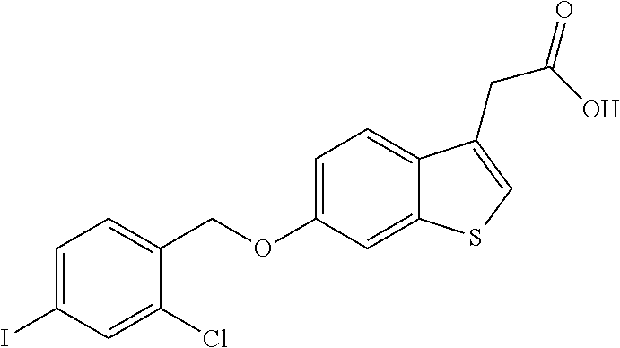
C(OC1=CC=C2C(=C1)SC=C2CC(O)=O)C1=CC=C(I)C=C1Cl
